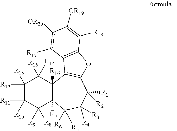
C1([R12])([R13])C([R11])([R10])C([R9])([R8])C2([R7])C([R16])(C1([R14])[R15])C1=C(C([R1])([R2])C([R4])([R3])C2([R5])[R6])OC2=C1C([R17])=C([OR20])C([OR19])=C2[R18]
